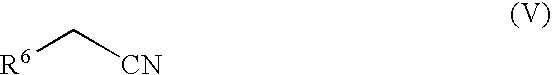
[R6]C[CN]
